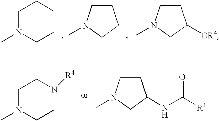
C1N(C)CCCC1.C1CN(C)CC1.C1CN(C)CC1[OR4].C1CN(C)CC1NC([R4])=O.C1N(C)CCN([R4])C1
